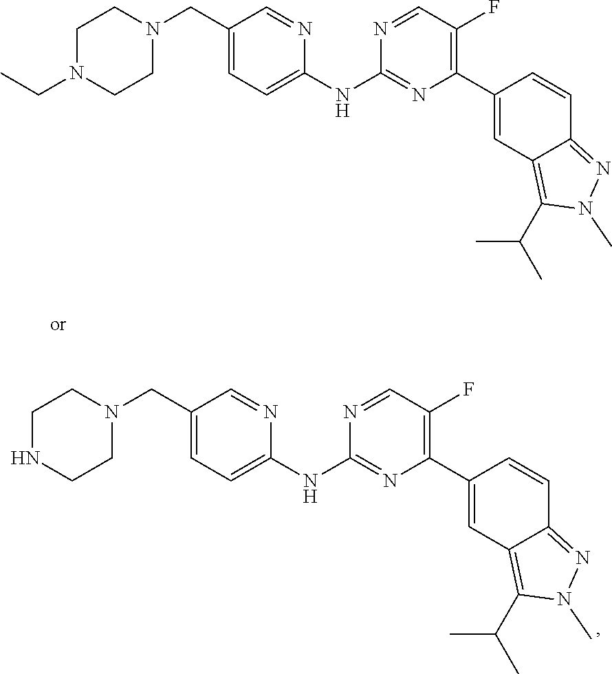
C1NCCN(CC2=CC=C(NC3=NC(C4=CC5=C(C(C)C)N(C)N=C5C=C4)=C(F)C=N3)N=C2)C1.C1N(CC)CCN(CC2=CC=C(NC3=NC(C4=CC5=C(C(C)C)N(C)N=C5C=C4)=C(F)C=N3)N=C2)C1
